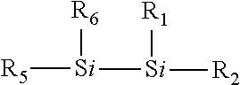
[R5][Si]([Si]([R2])[R1])[R6]
